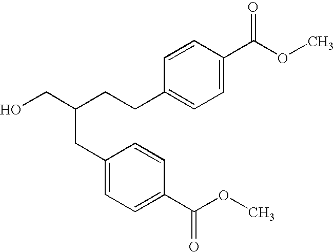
C(C1=CC=C(C(OC)=O)C=C1)C(CCC1=CC=C(C(OC)=O)C=C1)CO
